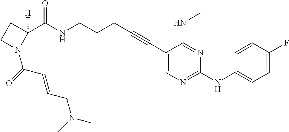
N1(C(C=CCN(C)C)=O)C(C(NCCCC#CC2=CN=C(NC3=CC=C(F)C=C3)N=C2NC)=O)([H])CC1
